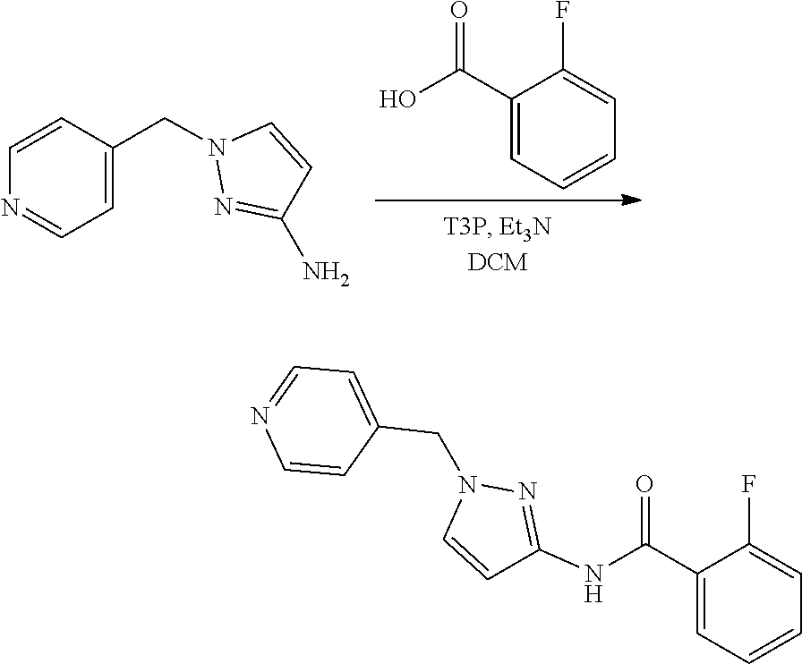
C1=C(C(O)=O)C(F)=CC=C1.N1(CC2=CC=NC=C2)N=C(N)C=C1.C1=NC=CC(CN2C=CC(NC(C3=CC=CC=C3F)=O)=N2)=C1
